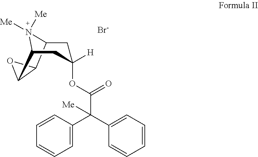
[Br-].C12CC([H])(OC(=O)C(C3=CC=CC=C3)(C3=CC=CC=C3)[Me])CC(N1([Me])[Me])C1C2O1
